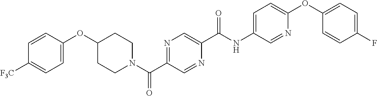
C1=C(OC2CCN(C(C3=NC=C(C(NC4=CC=C(OC5=CC=C(F)C=C5)N=C4)=O)N=C3)=O)CC2)C=CC([F3C])=C1
